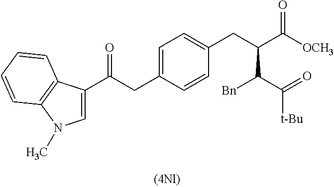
C1=C(CC(=O)C2=CN(C)C3=C2C=CC=C3)C=CC(CC(C([OCH3])=O)C(C(=O)[t-Bu])[Bn])=C1
